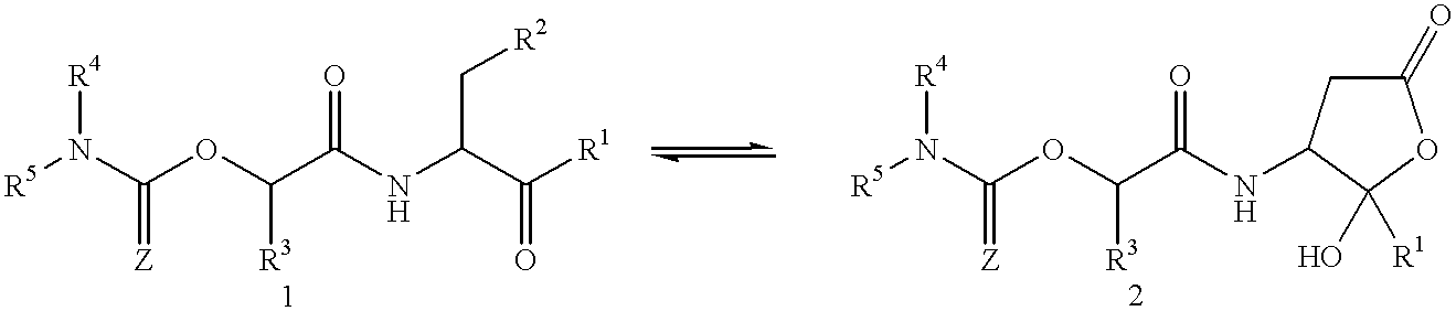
[R5]N(C(OC(C(NC(C([R1])=O)C[R2])=O)[R3])=[Z])[R4].[R5]N(C(OC(C(NC1CC(=O)OC1(O)[R1])=O)[R3])=[Z])[R4]
